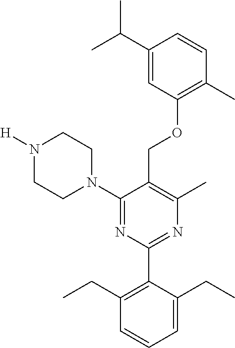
C1(N2CCN([H])CC2)=NC(C2=C(CC)C=CC=C2CC)=NC(C)=C1COC1=C(C)C=CC(C(C)C)=C1
